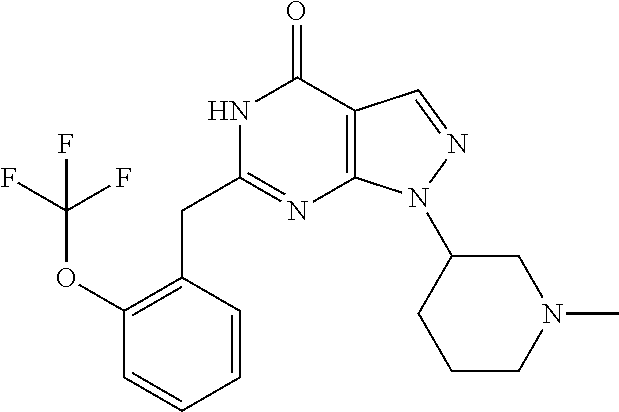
N1C(CC2=C(OC(F)(F)F)C=CC=C2)=NC2=C(C1=O)C=NN2C1CCCN(C)C1
